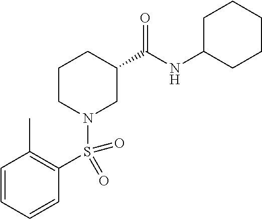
C1CN(S(C2=C(C)C=CC=C2)(=O)=O)CC(C(NC2CCCCC2)=O)C1
